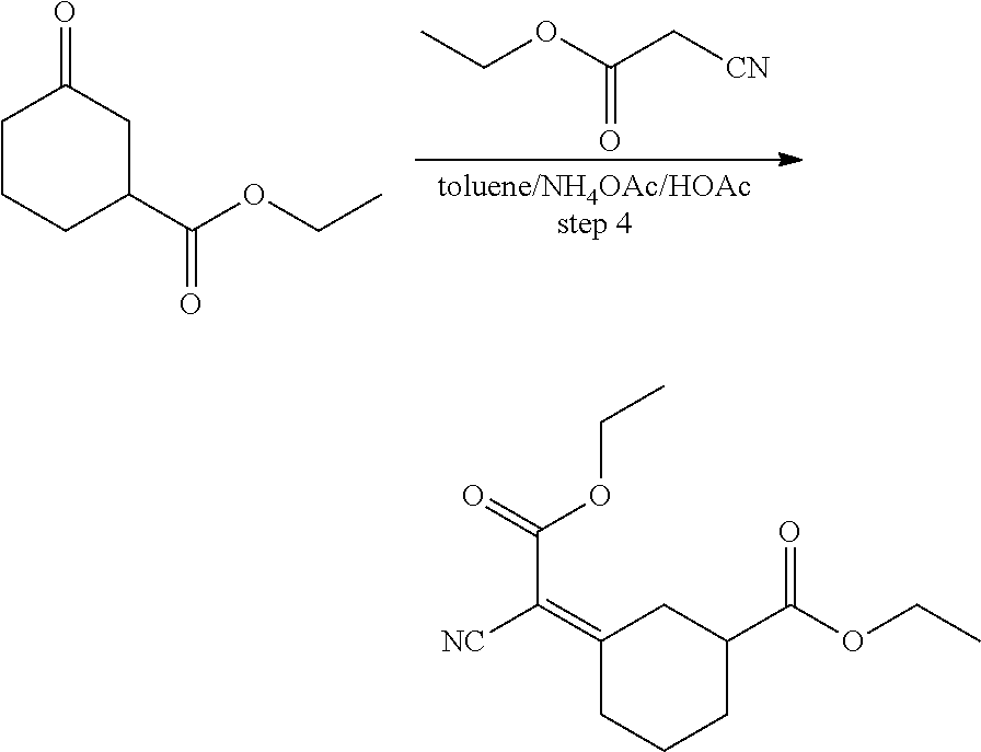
C1CCC(C(OCC)=O)CC1=O.CCOC(C[CN])=O.C1(=C(C(OCC)=O)[NC])CCCC(C(OCC)=O)C1
